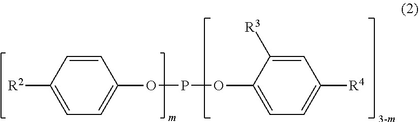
C1=C([R2])C=CC(OPOC2=CC=C([R4])C=C2[R3])=C1
